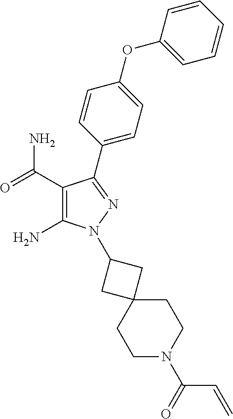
C1(C(=O)N)=C(N)N(C2CC3(C2)CCN(C(=O)C=C)CC3)N=C1C1=CC=C(OC2=CC=CC=C2)C=C1
